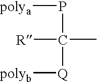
[polya]PC([R])(C)[Q][polyb]
